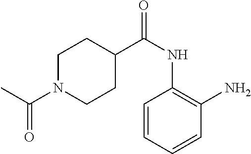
C1=CC=CC(N)=C1NC(C1CCN(C(C)=O)CC1)=O
